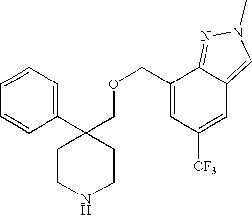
C1(C2(COCC3=CC([CF3])=CC4=CN(C)N=C34)CCNCC2)=CC=CC=C1
